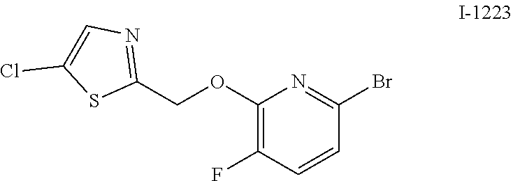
C1(OCC2=NC=C(Cl)S2)=C(F)C=CC(Br)=N1
